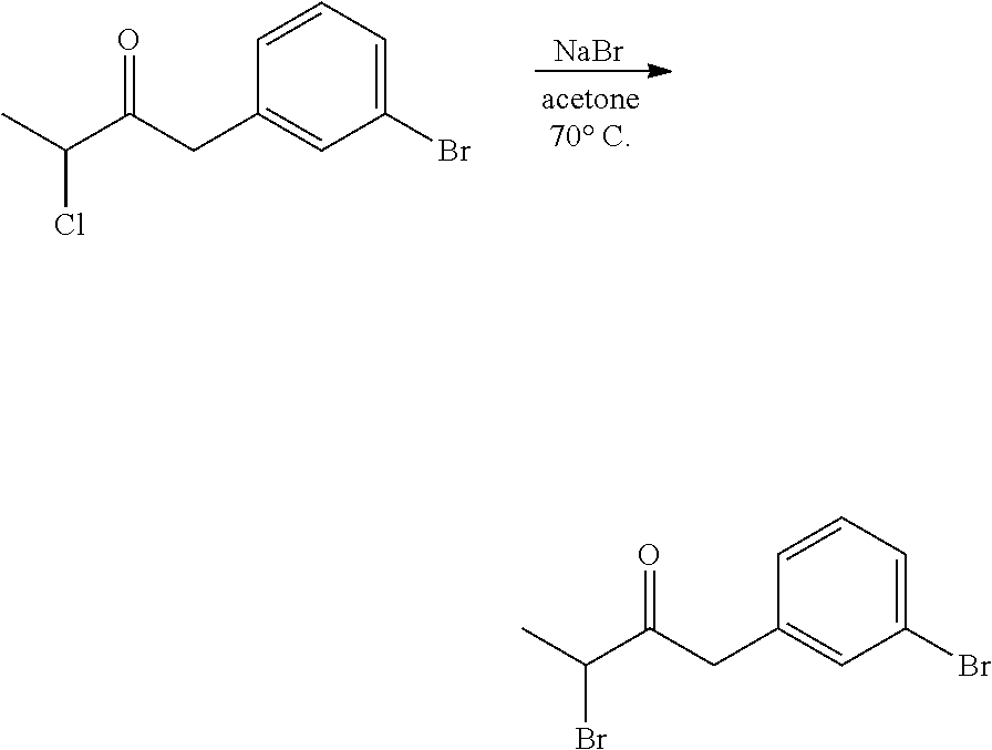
[NaBr].C1=CC=C(Br)C=C1CC(=O)C(C)Cl.C1=CC=C(Br)C=C1CC(=O)C(C)Br
